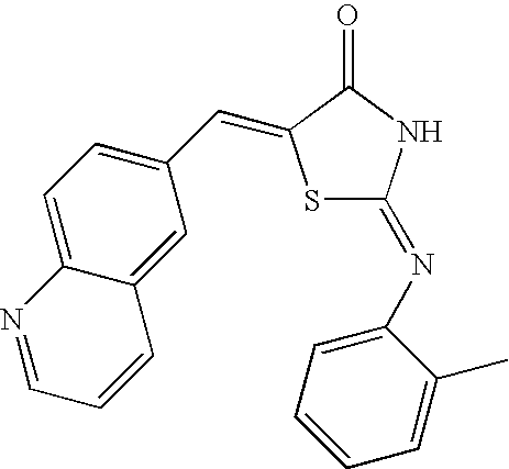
C1=C2C(=CC(C=C3SC(=NC4=CC=CC=C4C)NC3=O)=C1)C=CC=N2
